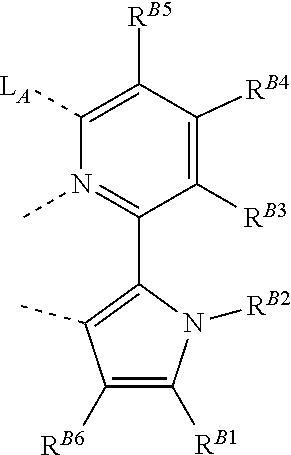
C1([LA])=C([RB5])C([RB4])=C([RB3])C(C2=C(C)C([RB6])=C([RB1])N2[RB2])=N1C
